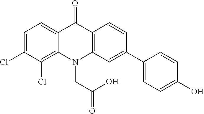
C12=CC=C(Cl)C(Cl)=C1N(CC(O)=O)C1=C(C2=O)C=CC(C2=CC=C(O)C=C2)=C1
